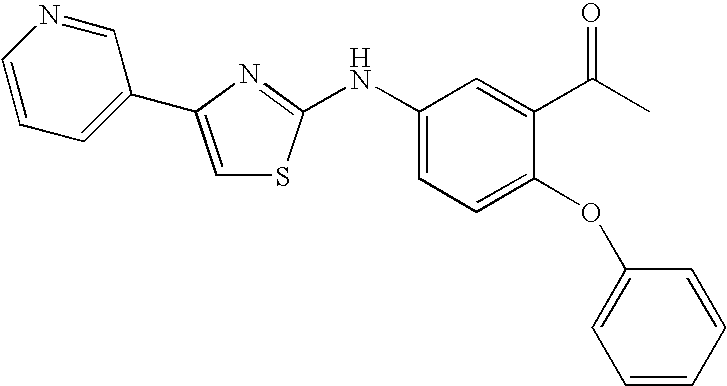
C1=C(C2=CC=CN=C2)N=C(NC2=CC=C(OC3=CC=CC=C3)C(C(=O)C)=C2)S1
